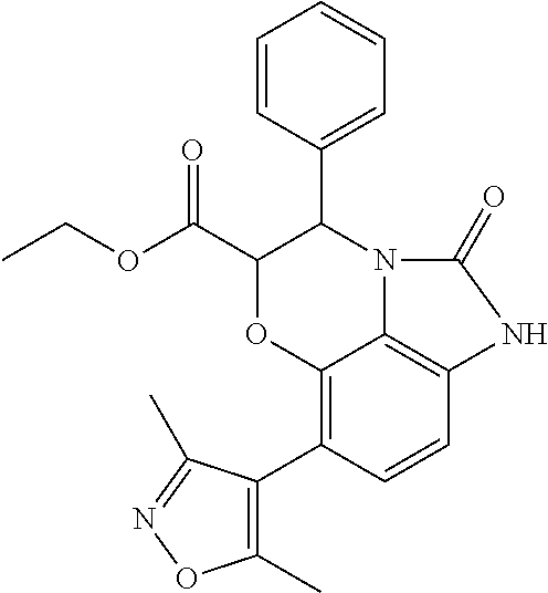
C12=C(C3=C(C)ON=C3C)C=CC3=C1N(C(C1=CC=CC=C1)C(C(OCC)=O)O2)C(=O)N3
